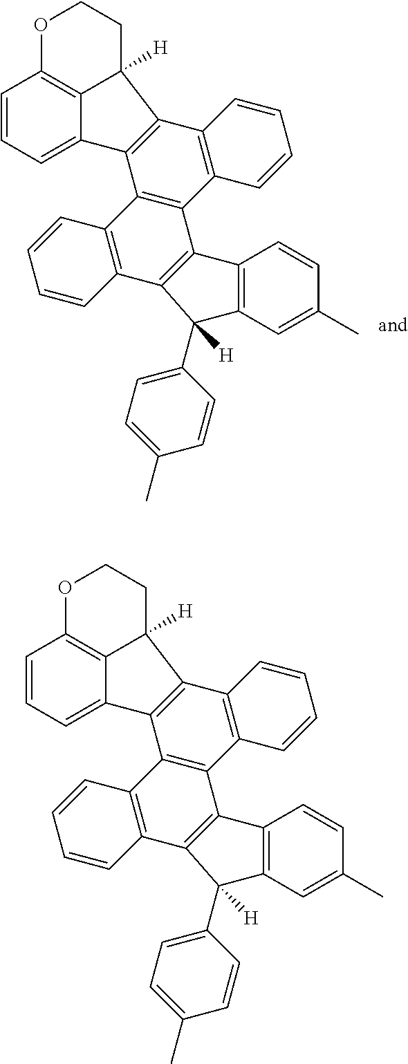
C1=CC=C2C3=C1OCCC3([H])C1=C2C2=C(C3=C1C=CC=C3)C1=C(C3=C2C=CC=C3)C(C2=CC=C(C)C=C2)([H])C2=C1C=CC(C)=C2.C1=CC=C2C3=C1OCCC3([H])C1=C2C2=C(C3=C1C=CC=C3)C1=C(C3=C2C=CC=C3)C(C2=CC=C(C)C=C2)([H])C2=C1C=CC(C)=C2
